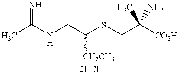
CC(NCC(SCC([CO2H])(C)N)[CH2CH3])=N
